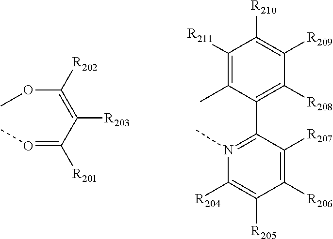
C1(C2=N(C)C([R204])=C([R205])C([R206])=C2[R207])=C([R208])C([R209])=C([R210])C([R211])=C1C.O(=C(C(=C(OC)[R202])[R203])[R201])C
